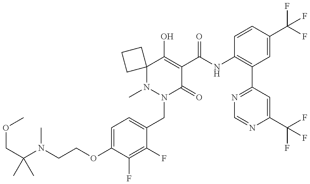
N1(C)N(CC2=CC=C(OCCN(C(COC)(C)C)C)C(F)=C2F)C(=O)C(C(NC2=C(C3=NC=NC(C(F)(F)F)=C3)C=C(C(F)(F)F)C=C2)=O)=C(O)C12CCC2
